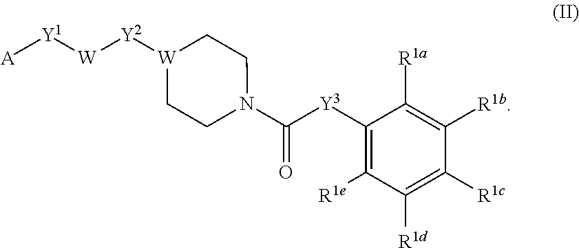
C1([Y3]C(N2CC[W]([Y2][W][Y1][A])CC2)=O)=C([R1e])C([R1d])=C([R1c])C([R1b])=C1[R1a]
